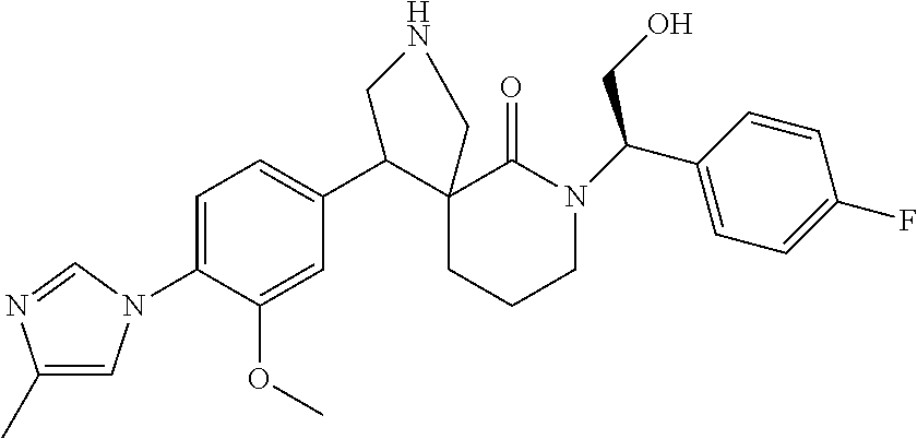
C1=C(N2C=C(C)N=C2)C(OC)=CC(C2C3(CCCN(C(CO)C4=CC=C(F)C=C4)C3=O)CNC2)=C1
